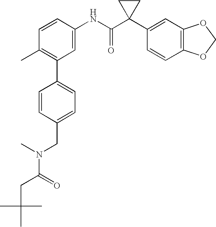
C1(NC(C2(C3=CC4=C(C=C3)OCO4)CC2)=O)=CC(C2=CC=C(CN(C)C(CC(C)(C)C)=O)C=C2)=C(C)C=C1
